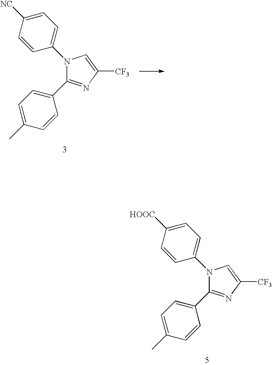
N1=C(C2=CC=C(C)C=C2)N(C2=CC=C([NC])C=C2)C=C1[CF3].N1=C(C2=CC=C(C)C=C2)N(C2=CC=C([HOOC])C=C2)C=C1[CF3]
